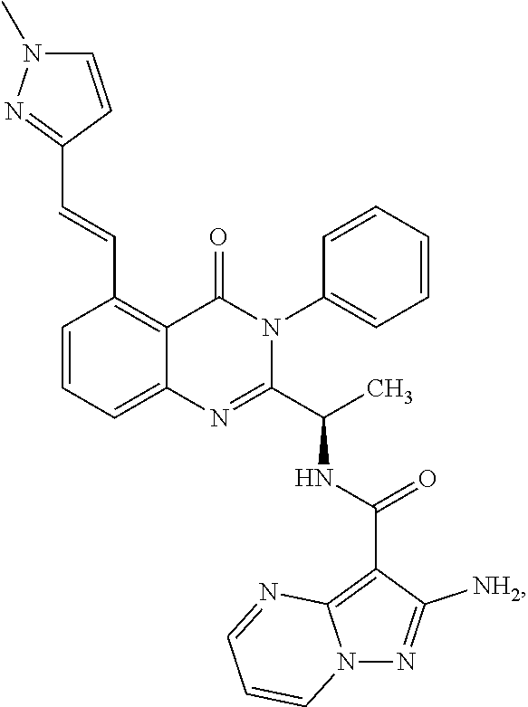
C1(C=CC2=C3C(=CC=C2)N=C(C(C)NC(C2=C4N(N=C2[NH2])C=CC=N4)=O)N(C2=CC=CC=C2)C3=O)=NN(C)C=C1
